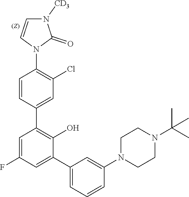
C1=CC(C2=C(O)C(C3=CC=CC(N4CCN(C(C)(C)C)CC4)=C3)=CC(F)=C2)=CC(Cl)=C1N1C(=O)N([CD3])C=C1
